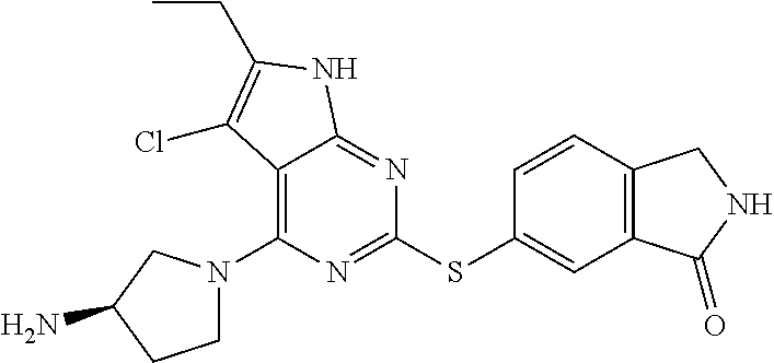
C12=C(N3CCC(N)C3)N=C(SC3=CC4=C(C=C3)CNC4=O)N=C1NC(CC)=C2Cl
